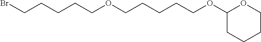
C1(OCCCCCOCCCCCBr)CCCCO1
